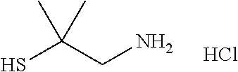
SC(CN)(C)C.Cl
